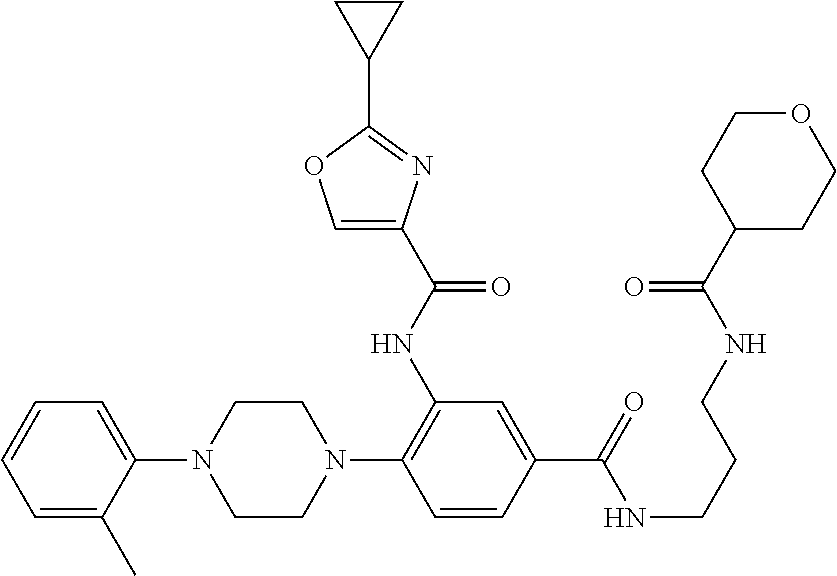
C1(N2CCN(C3=C(NC(C4=COC(C5CC5)=N4)=O)C=C(C(NCCCNC(C4CCOCC4)=O)=O)C=C3)CC2)=CC=CC=C1C
